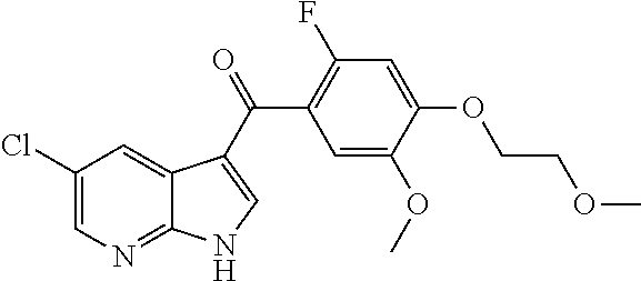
C1(Cl)=CN=C2C(=C1)C(C(=O)C1=C(F)C=C(OCCOC)C(OC)=C1)=CN2
